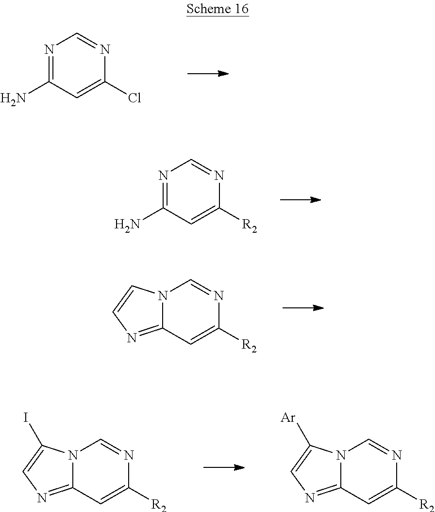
N1=C(N)C=C(Cl)N=C1.N1=C(N)C=C([R2])N=C1.N12C(=NC=C1)C=C([R2])N=C2.N12C(=NC=C1I)C=C([R2])N=C2.N12C(=NC=C1[Ar])C=C([R2])N=C2
